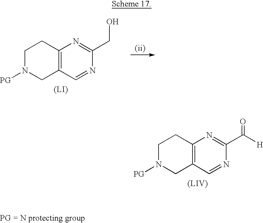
C1N([PG])CC2=C(C1)N=C(CO)N=C2.[(LI)].C1N([PG])CC2=C(C1)N=C(C(=O)[H])N=C2.[(LIV)]
